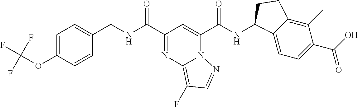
C1=C(OC(F)(F)F)C=CC(CNC(C2=NC3=C(F)C=NN3C(C(NC3C4=CC=C(C(O)=O)C(C)=C4CC3)=O)=C2)=O)=C1
